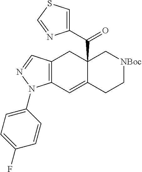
C12=C(C=NN1C1=CC=C(F)C=C1)CC1(C(=O)C3=CSC=N3)C(=C2)CC[NBoc]C1
